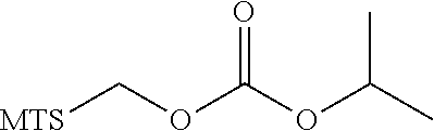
[MTS]COC(OC(C)C)=O
